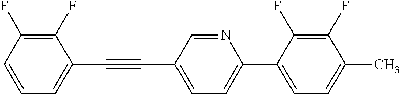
C1(F)=C(F)C=CC=C1C#CC1=CC=C(C2=CC=C(C)C(F)=C2F)N=C1
